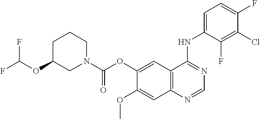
C12=C(N=CN=C1NC1=CC=C(F)C(Cl)=C1F)C=C(OC)C(OC(N1CCCC(OC(F)F)C1)=O)=C2
